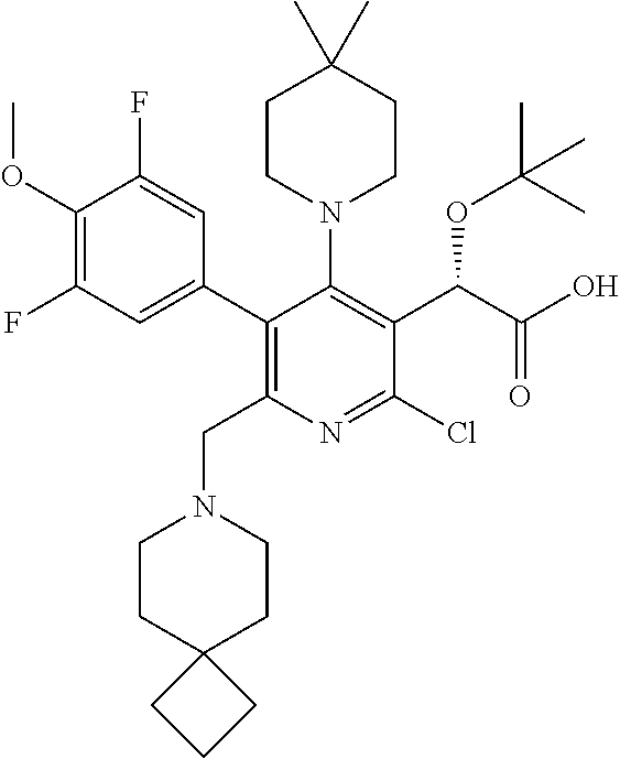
C1(C2=C(CN3CCC4(CC3)CCC4)N=C(Cl)C(C(C(O)=O)OC(C)(C)C)=C2N2CCC(C)(C)CC2)=CC(F)=C(OC)C(F)=C1
